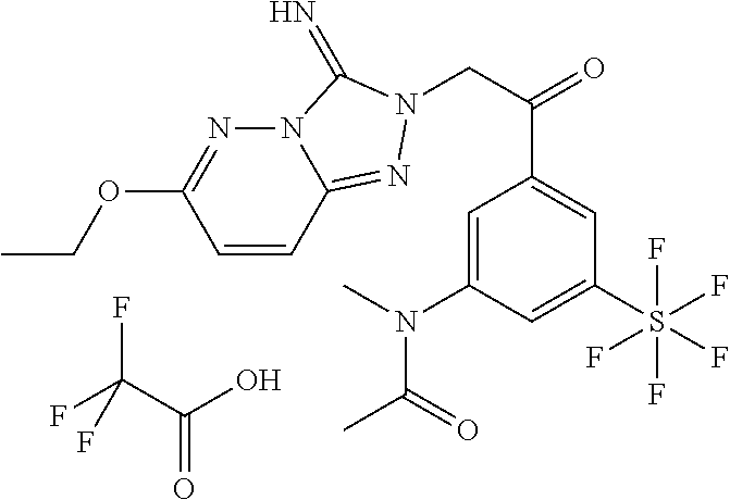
C1=CC2=NN(CC(=O)C3=CC(S(F)(F)(F)(F)F)=CC(N(C)C(=O)C)=C3)C(=N)N2N=C1OCC.FC(C(O)=O)(F)F
